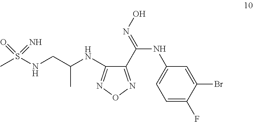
CS(NCC(NC1=NON=C1C(NC1=CC=C(F)C(Br)=C1)=NO)C)(=O)=N
